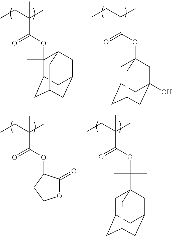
CCC(C)(C(OC12CC3CC(CC(O)(C1)C3)C2)=O)C.CCC(C)(C(=O)OC1(C)C2CC3CC(CC1C3)C2)C.CCC(C)(C(OC1C(=O)OCC1)=O)C.CCC(C)(C(OC(C)(C)C12CC3CC(CC(C1)C3)C2)=O)C
